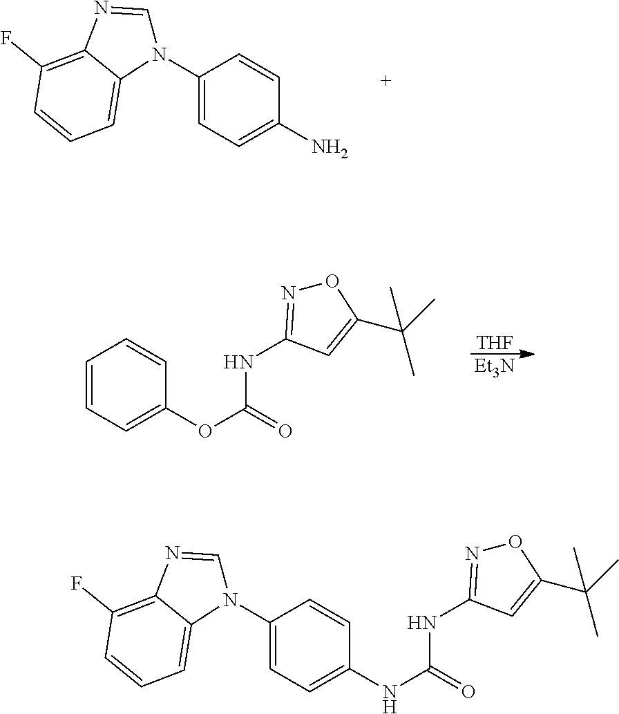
C1(N2C=NC3=C(F)C=CC=C23)=CC=C(N)C=C1.C1=CC=C(OC(NC2=NOC(C(C)(C)C)=C2)=O)C=C1.[THF].[Et3N].C1=C(N2C=NC3=C(F)C=CC=C23)C=CC(NC(NC2=NOC(C(C)(C)C)=C2)=O)=C1
